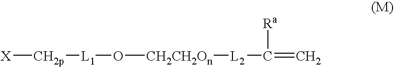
[X][CH2p][L1]O[CH2CH2On][L2]C([Ra])=C
